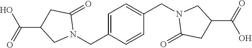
C1=C(CN2C(=O)CC(C(=O)O)C2)C=CC(CN2C(=O)CC(C(=O)O)C2)=C1
